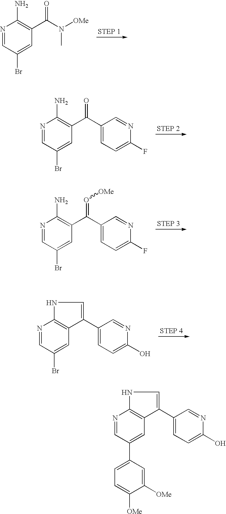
N1=CC(Br)=CC(C(N([OMe])C)=O)=C1N.N1=CC(Br)=CC(C(C2=CC=C(F)N=C2)=O)=C1N.N1=CC(Br)=CC(C(C2=CC=C(F)N=C2)=O[OMe])=C1N.N1=CC(Br)=CC2=C1NC=C2C1=CC=C(O)N=C1.N1=CC(C2=CC=C([OMe])C([OMe])=C2)=CC2=C1NC=C2C1=CC=C(O)N=C1
